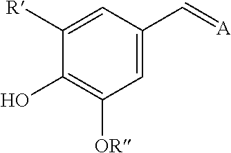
C1=C([R])C(O)=C([OR])C=C1C=[A]
